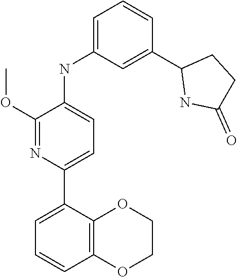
C1(OC)=NC(C2=CC=CC3=C2OCCO3)=CC=C1NC1=CC=CC(C2NC(=O)CC2)=C1
